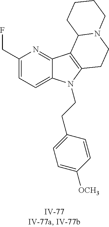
C1(CF)=CC=C2C(=N1)C1=C(N2CCC2=CC=C([OCH3])C=C2)CCN2C1CCCC2
